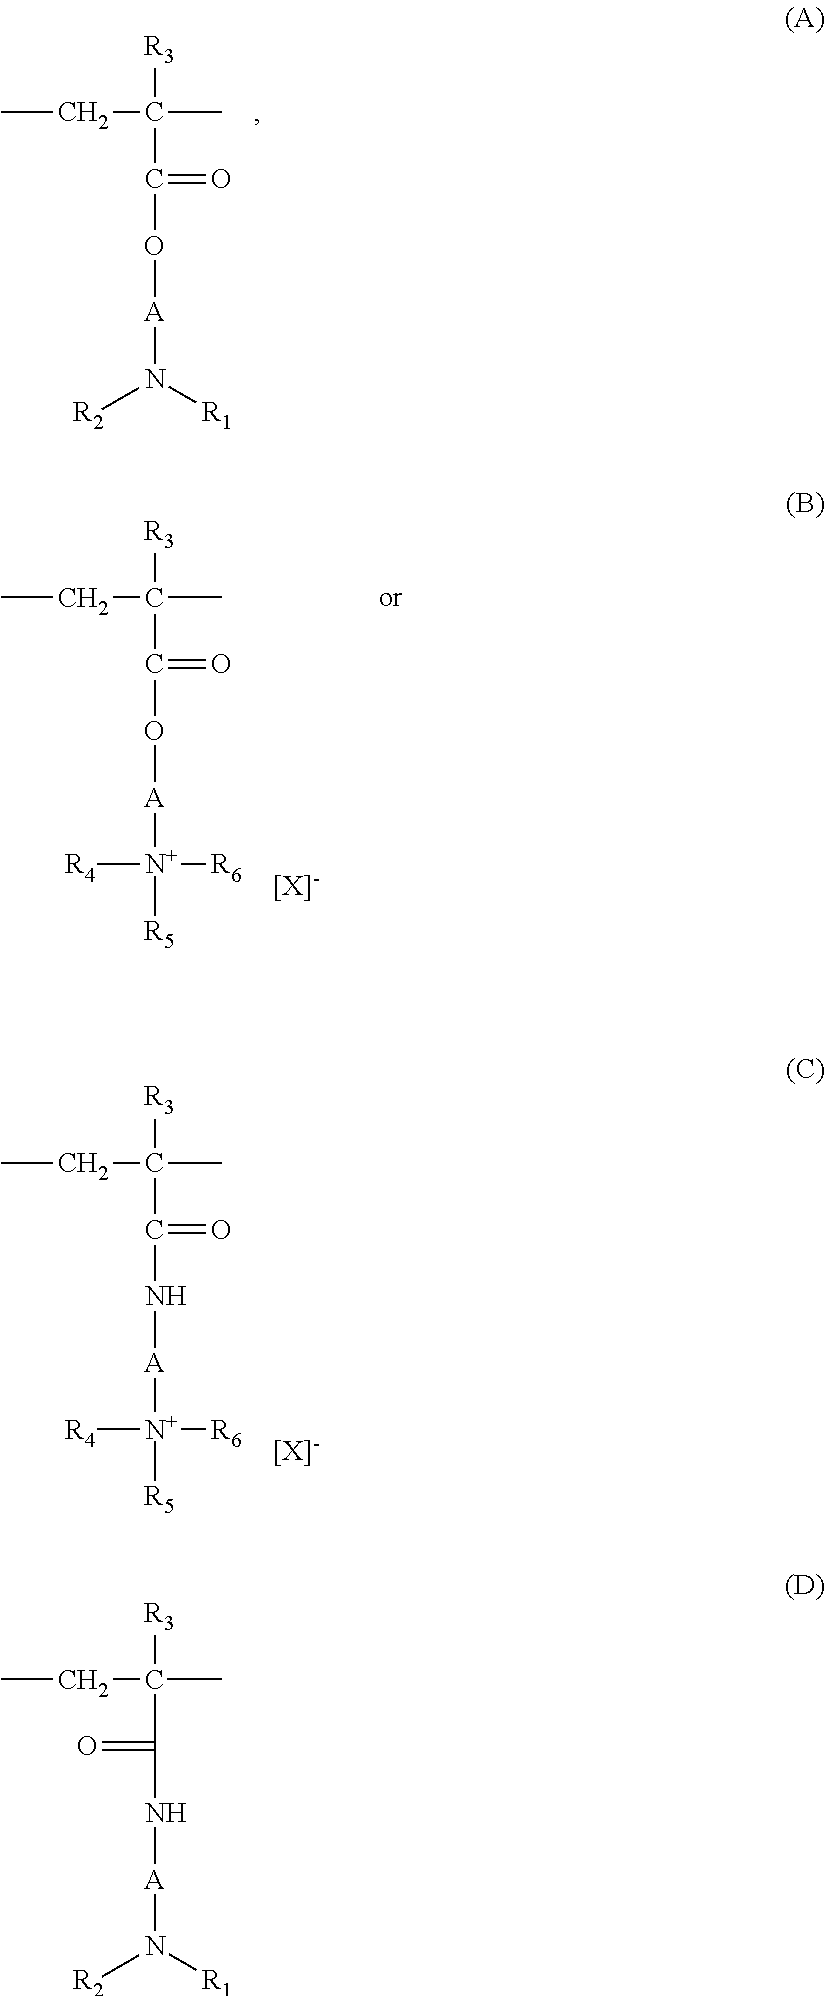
CCC(C)([R3])C(O[A]N([R2])[R1])=O.CCC(C)([R3])C(O[A][N+]([R4])([R6])[R5])=O.CCC(C)([R3])C(N[A][N+]([R4])([R6])[R5])=O.CCC(C)([R3])C(N[A]N([R2])[R1])=O
